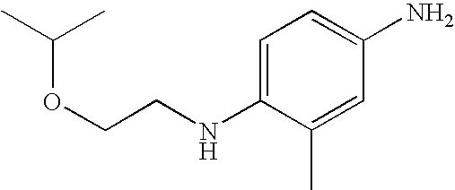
C1=C(NCCOC(C)C)C(C)=CC(N)=C1
